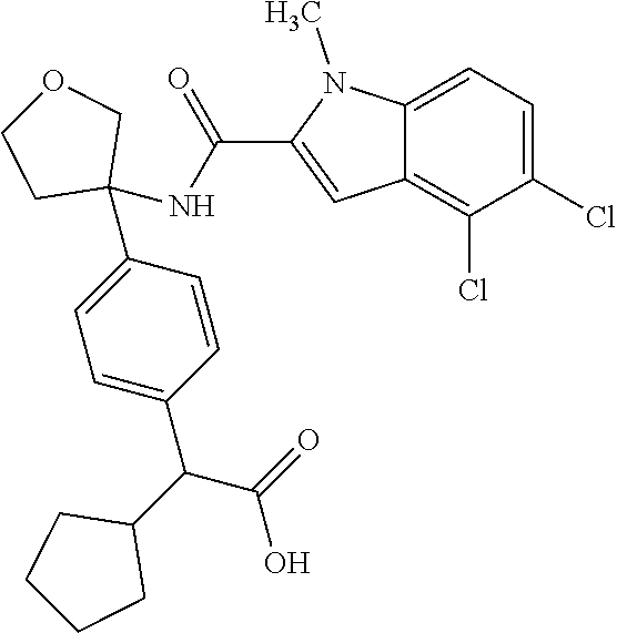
C1=C2C(=C(Cl)C(Cl)=C1)C=C(C(NC1(C3=CC=C(C(C4CCCC4)C(=O)O)C=C3)COCC1)=O)N2C
